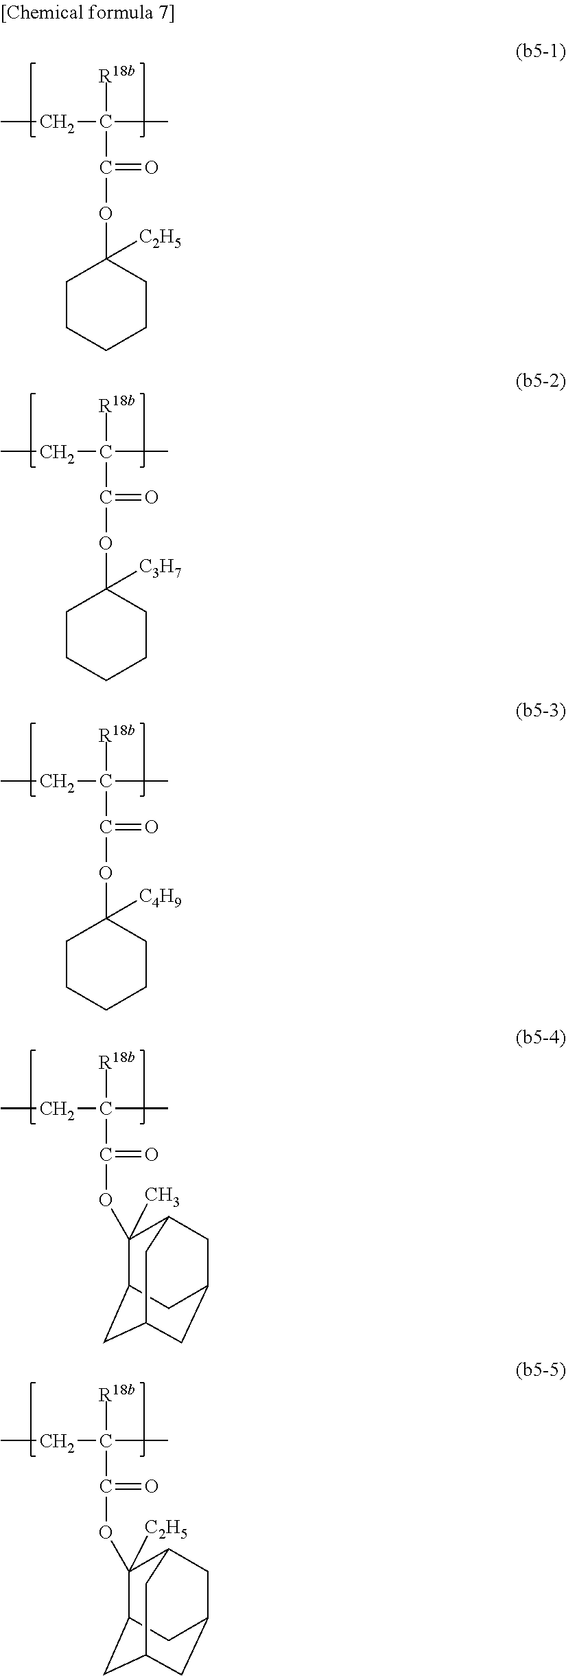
CCC(C)([R18b])C(=O)OC1([C2H5])CCCCC1.CCC(C)([R18b])C(=O)OC1([C3H7])CCCCC1.CCC(C)([R18b])C(=O)OC1([C4H9])CCCCC1.CCC(C)([R18b])C(=O)OC1(C)C2CC3CC(CC1C3)C2.CCC(C)([R18b])C(=O)OC1([C2H5])C2CC3CC(CC1C3)C2
